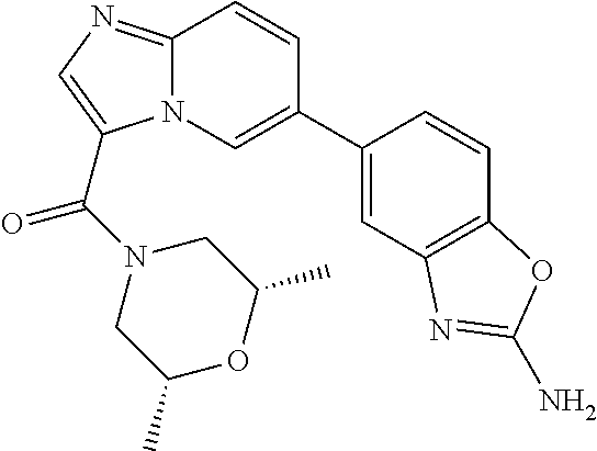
C12=NC=C(C(=O)N3CC(C)OC(C)C3)N1C=C(C1=CC3=C(C=C1)OC(N)=N3)C=C2
